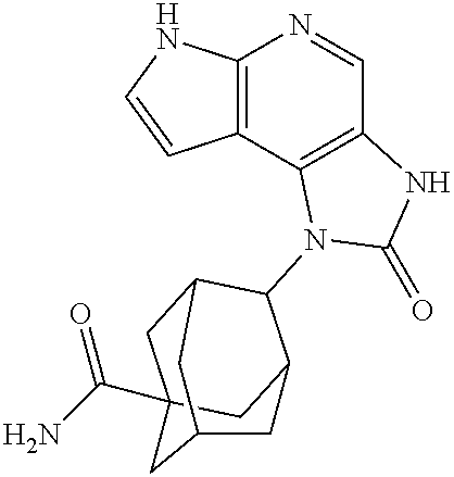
C12=C(C3=C(C=N1)NC(=O)N3C1C3CC4(C(N)=O)CC1CC(C4)C3)C=CN2
